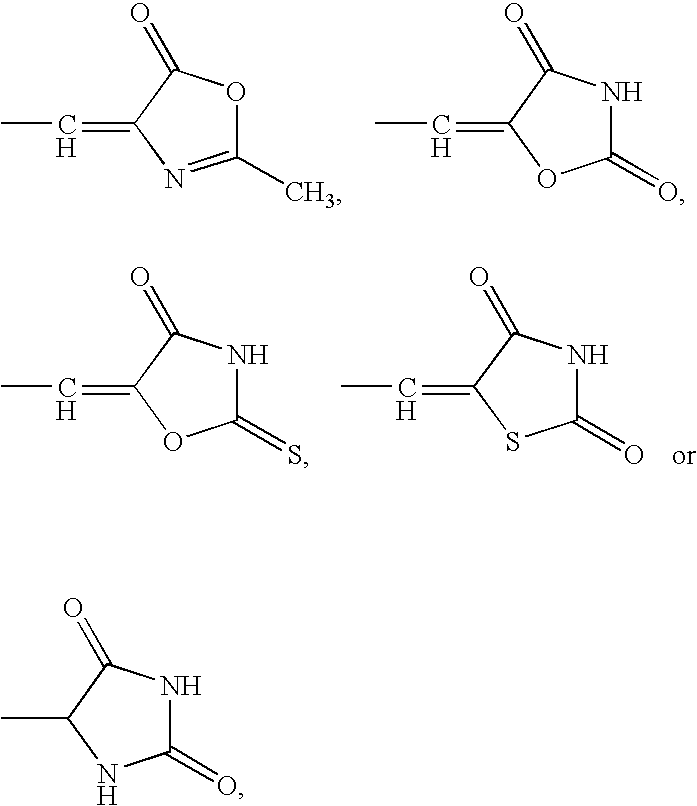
C1(C)=NC(=CC)C(=O)O1.C1(=O)NC(=O)C(=CC)O1.C1(=S)NC(=O)C(=CC)O1.C1(=O)NC(=O)C(=CC)S1.C1(=O)NC(=O)C(C)N1
